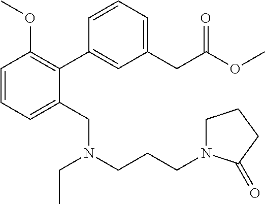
C1=CC=C(CN(CCCN2CCCC2=O)CC)C(C2=CC(CC(OC)=O)=CC=C2)=C1OC
